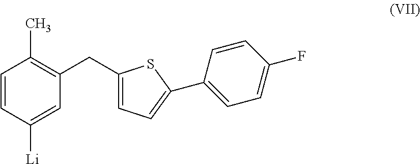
[Li]C1=CC(CC2=CC=C(C3=CC=C(F)C=C3)S2)=C(C)C=C1
